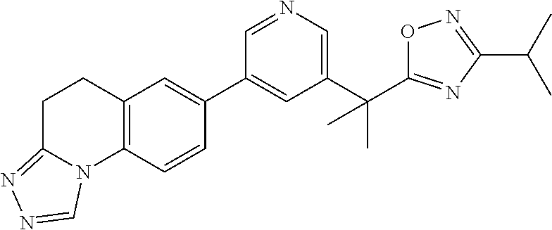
C1(C(C)(C)C2=NC(C(C)C)=NO2)=CN=CC(C2=CC3=C(C=C2)N2C(=NN=C2)CC3)=C1
